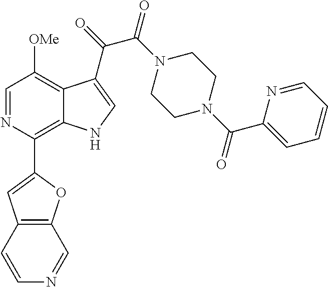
C1=NC(C2=CC3=C(O2)C=NC=C3)=C2C(=C1[OMe])C(C(=O)C(N1CCN(C(C3=CC=CC=N3)=O)CC1)=O)=CN2
